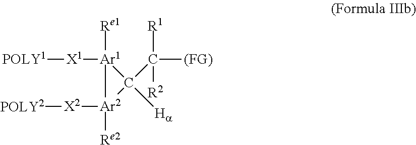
[POLY1][X1][Ar1]1([Re1])C([Ha])(C([R1])([R2])[(FG)])[Ar2]1([X2][POLY2])[Re2]
